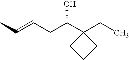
CC=CCC(C1(CC)CCC1)O
